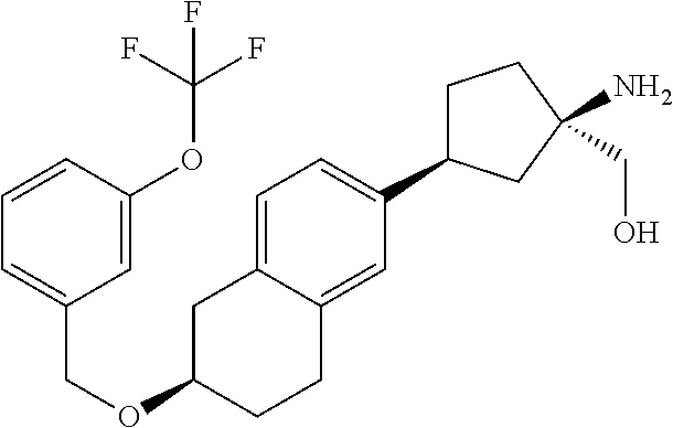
C1=C2C(=CC(C3CCC(CO)(N)C3)=C1)CCC(OCC1=CC=CC(OC(F)(F)F)=C1)C2
